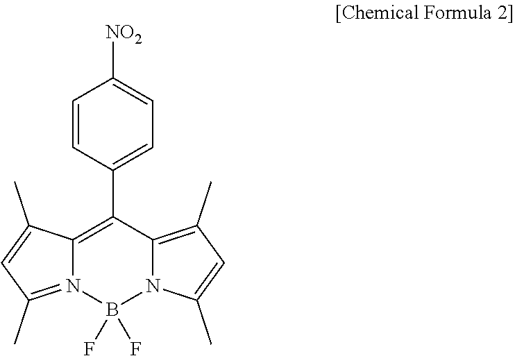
C12=C(C3=CC=C([NO2])C=C3)C3=C(C)C=C(C)N3B(F)(F)N1=C(C)C=C2C
